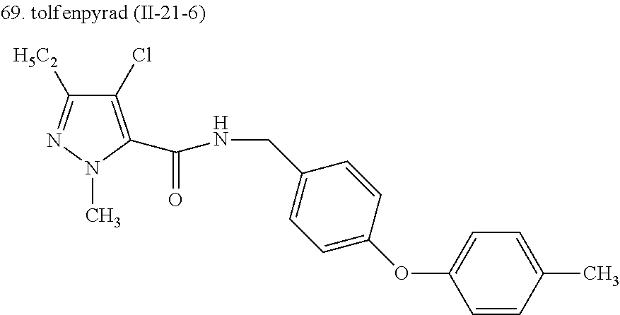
C1(Cl)=C(C(NCC2=CC=C(OC3=CC=C(C)C=C3)C=C2)=O)N(C)N=C1[H5C2]
